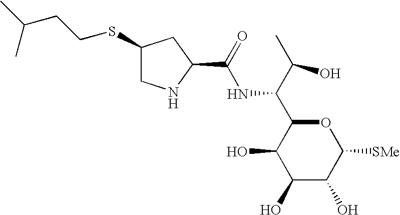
C1(O)C(O)C([SMe])OC(C(C(C)O)NC(C2CC(SCCC(C)C)CN2)=O)C1O
